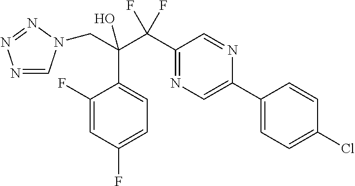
N1=CN(CC(C2=CC=C(F)C=C2F)(C(F)(F)C2=NC=C(C3=CC=C(Cl)C=C3)N=C2)O)N=N1
